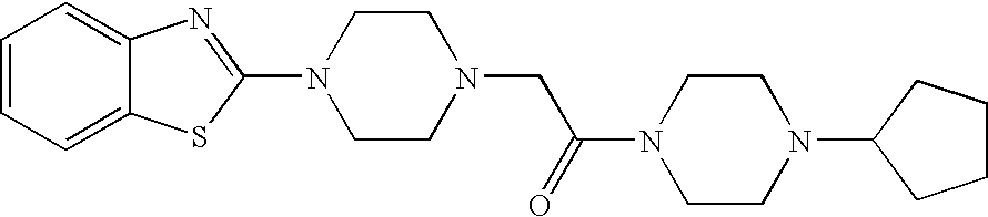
C1=CC=C2C(=C1)N=C(N1CCN(CC(N3CCN(C4CCCC4)CC3)=O)CC1)S2
